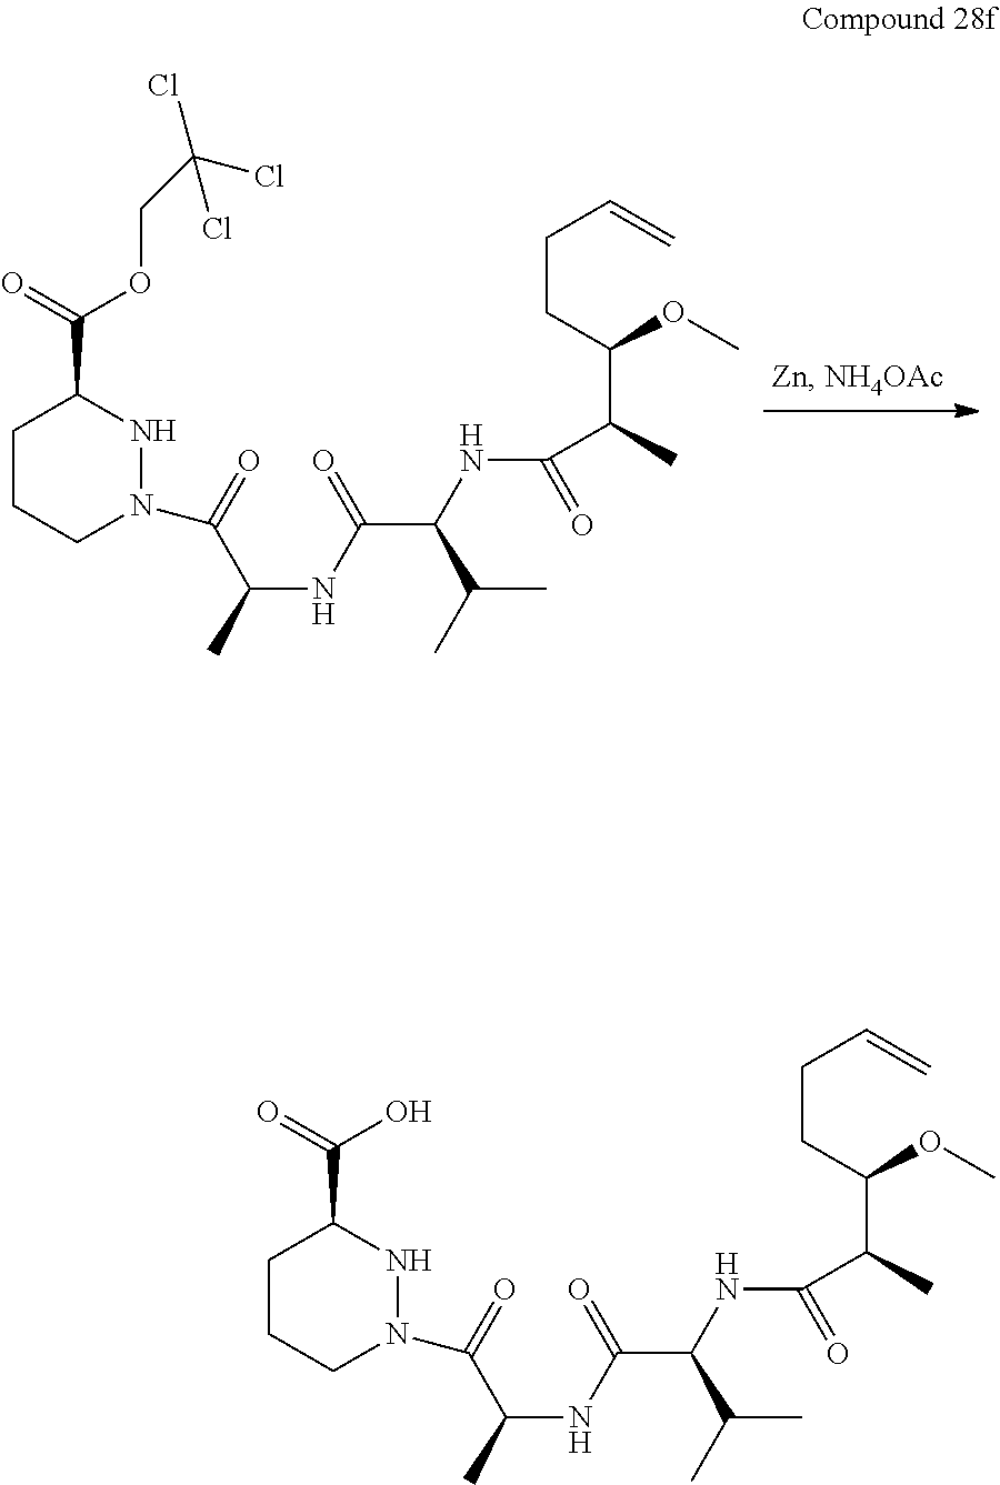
C1CCN(C(=O)C(C)NC(=O)C(NC(=O)C(C)C(CCC=C)OC)C(C)C)NC1C(=O)OCC(Cl)(Cl)Cl.C1CCN(C(=O)C(C)NC(=O)C(NC(=O)C(C)C(CCC=C)OC)C(C)C)NC1C(=O)O
